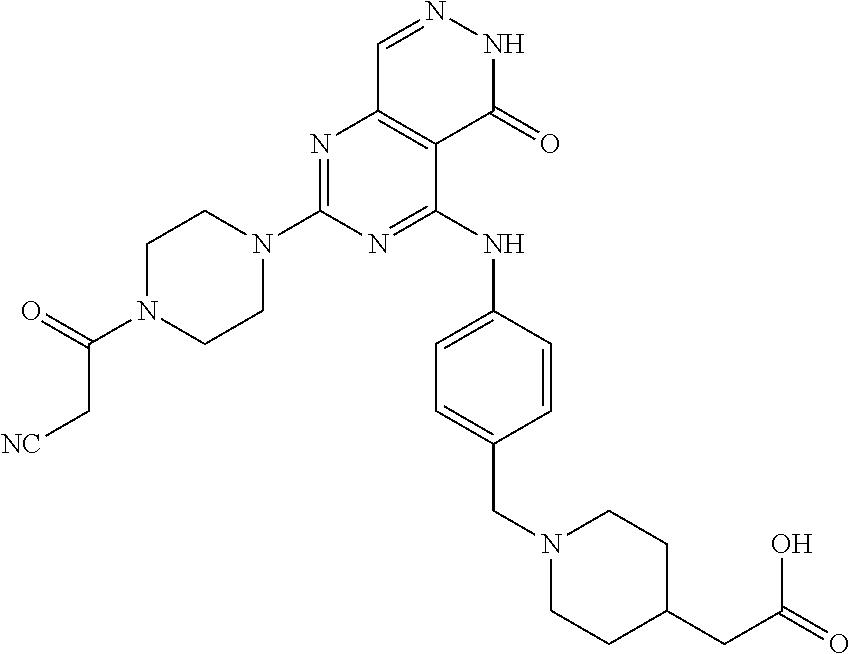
N1=C(N2CCN(C(=O)C[NC])CC2)N=C(NC2=CC=C(CN3CCC(CC(=O)O)CC3)C=C2)C2=C1C=NNC2=O
